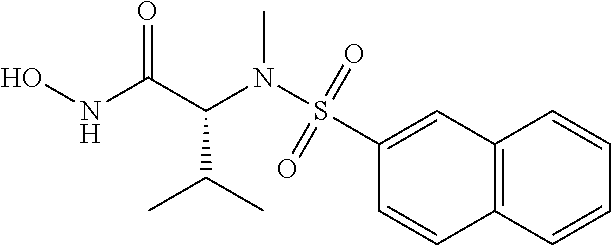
N(C(C(NO)=O)C(C)C)(S(C1=CC2=C(C=C1)C=CC=C2)(=O)=O)C
